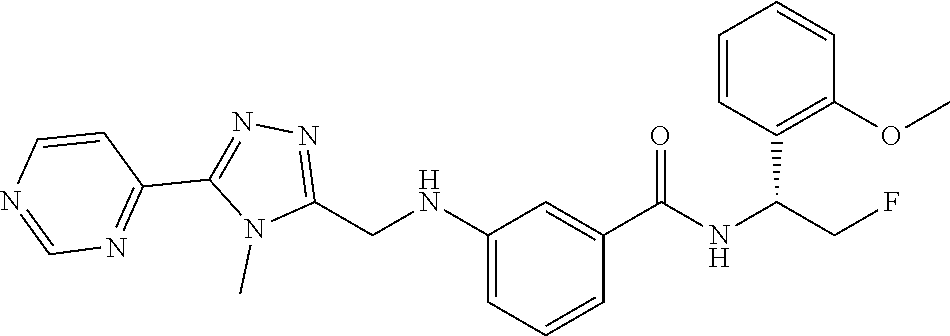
C1(NCC2=NN=C(C3=NC=NC=C3)N2C)=CC=CC(C(=O)NC(CF)C2=C(OC)C=CC=C2)=C1
